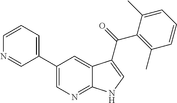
C1(C2=CN=C3C(=C2)C(C(=O)C2=C(C)C=CC=C2C)=CN3)=CC=CN=C1
